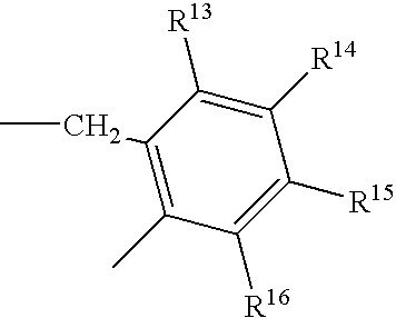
CCC1=C(C)C([R16])=C([R15])C([R14])=C1[R13]
